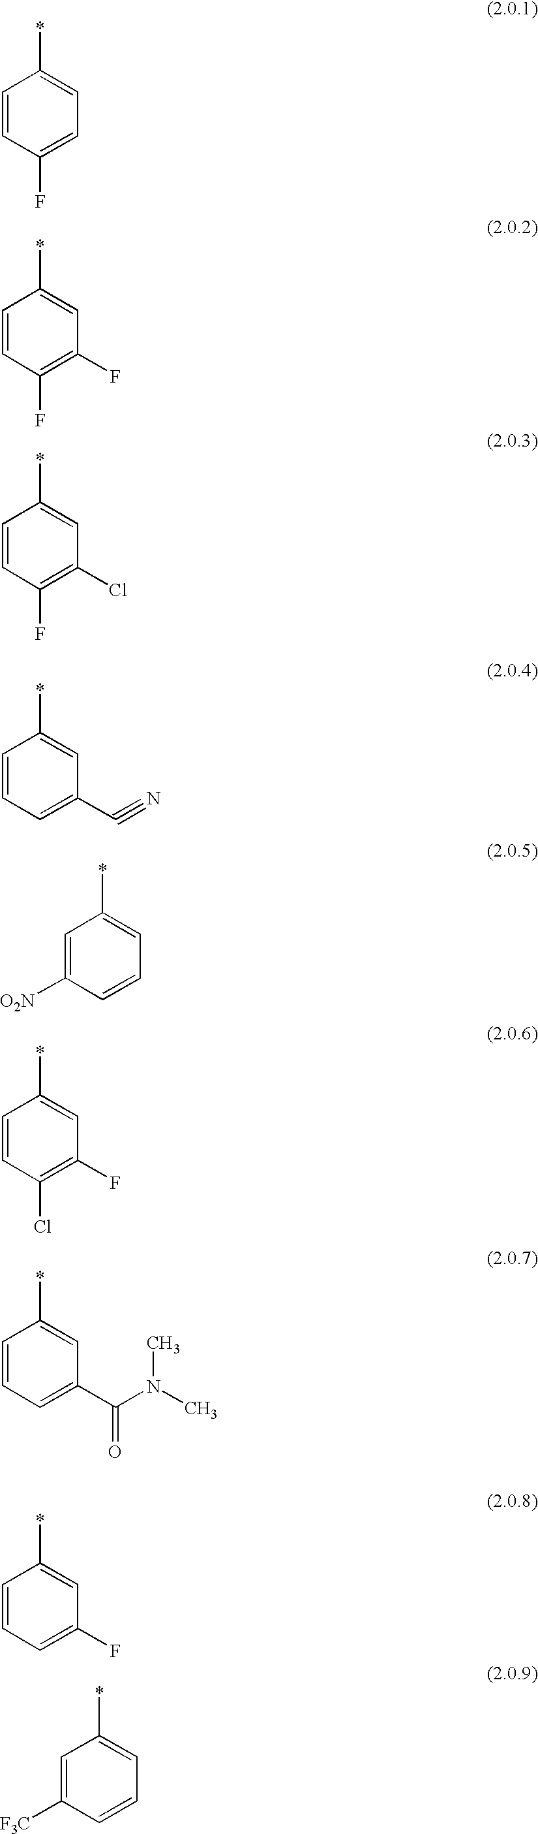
C1=CC(F)=CC=C1*.C1=CC(F)=C(F)C=C1*.C1=CC(F)=C(Cl)C=C1*.C1=CC=C(C#N)C=C1*.C1=C([O2N])C=CC=C1*.C1=CC(Cl)=C(F)C=C1*.C1=CC=C(C(=O)N(C)C)C=C1*.C1=CC=C(F)C=C1*.C1=C([F3C])C=CC=C1*
